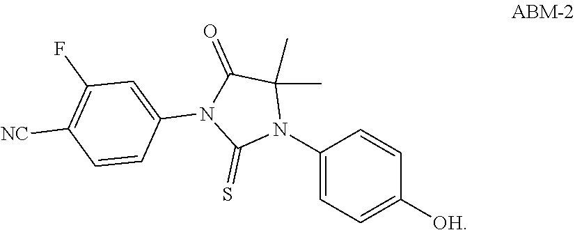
C1(N2C(C)(C)C(=O)N(C3=CC(F)=C([NC])C=C3)C2=S)=CC=C([OH])C=C1
